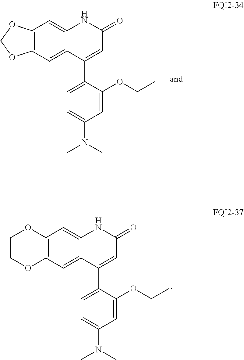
C12=C(C=C3C(=C1)NC(=O)C=C3C1=CC=C(N(C)C)C=C1OCC)OCO2.C12=C(C=C3C(=C1)NC(=O)C=C3C1=CC=C(N(C)C)C=C1OCC)OCCO2
